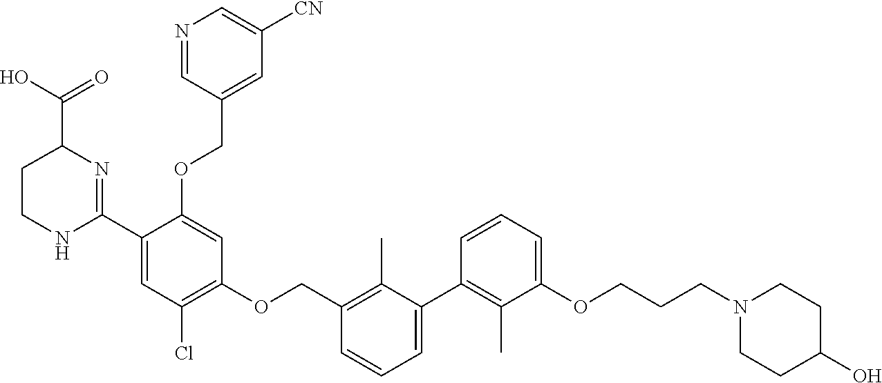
C1=CC=C(OCCCN2CCC(O)CC2)C(C)=C1C1=CC=CC(COC2=C(Cl)C=C(C3=NC(C(O)=O)CCN3)C(OCC3=CC([CN])=CN=C3)=C2)=C1C
